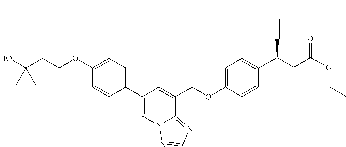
C1(C2=CN3C(=NC=N3)C(COC3=CC=C(C(C#CC)CC(OCC)=O)C=C3)=C2)=CC=C(OCCC(O)(C)C)C=C1C
